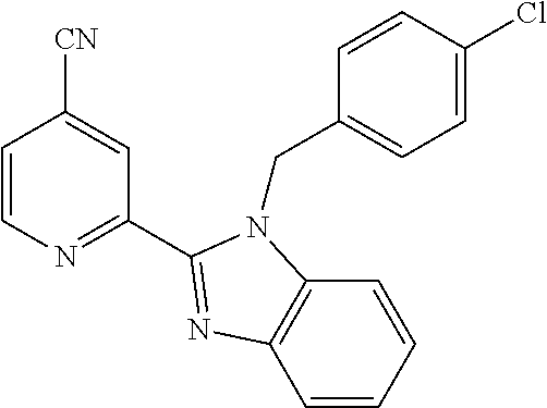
C1=CN=C(C2=NC3=C(N2CC2=CC=C(Cl)C=C2)C=CC=C3)C=C1[CN]
